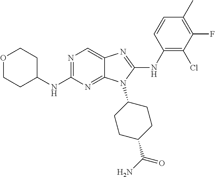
N1=C(NC2CCOCC2)N=C2C(=C1)N=C(NC1=C(Cl)C(F)=C(C)C=C1)N2C1CCC(C(N)=O)CC1
